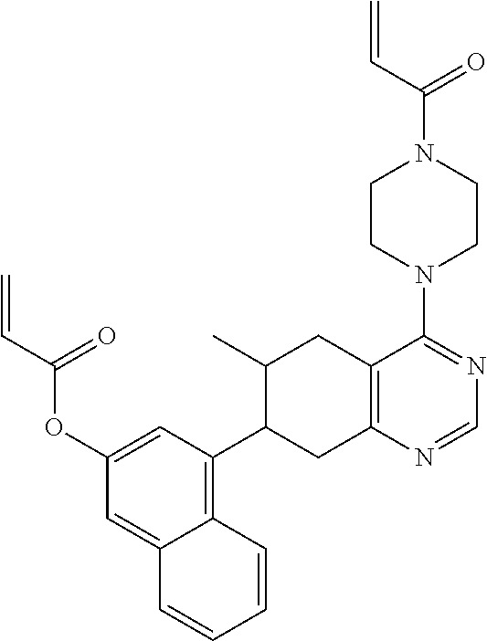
C12=CC(OC(C=C)=O)=CC(C3CC4=C(CC3C)C(N3CCN(C(=O)C=C)CC3)=NC=N4)=C1C=CC=C2
